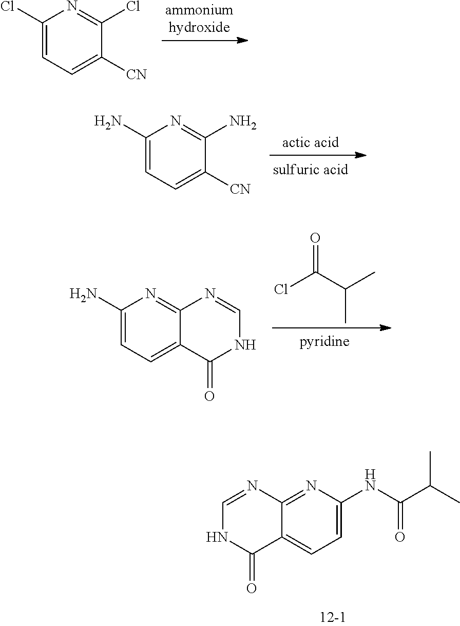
C1(Cl)=CC=C([CN])C(Cl)=N1.C1(N)=CC=C([CN])C(N)=N1.ClC(=O)C(C)C.C1(N)=CC=C2C(=N1)N=CNC2=O.C1=NC2=NC(NC(=O)C(C)C)=CC=C2C(=O)N1
